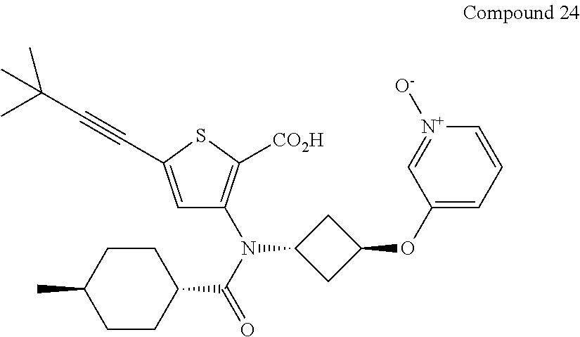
C1=C(C#CC(C)(C)C)SC([CO2H])=C1N(C(=O)C1CCC(C)CC1)C1CC(OC2=CC=C[N+]([O-])=C2)C1
